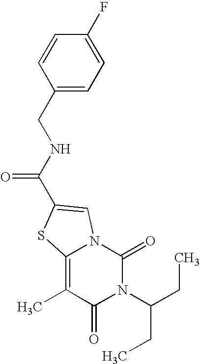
N1(C(CC)CC)C(=O)N2C(=C(C)C1=O)SC(C(NCC1=CC=C(F)C=C1)=O)=C2
